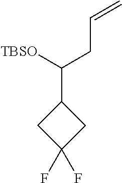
C(C([TBSO])C1CC(F)(F)C1)C=C
